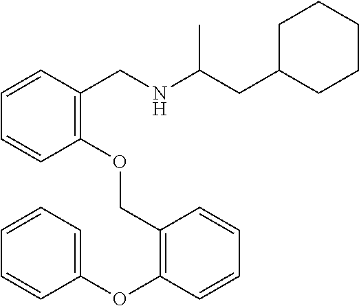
C1=CC=CC(CNC(CC2CCCCC2)C)=C1OCC1=C(OC2=CC=CC=C2)C=CC=C1
